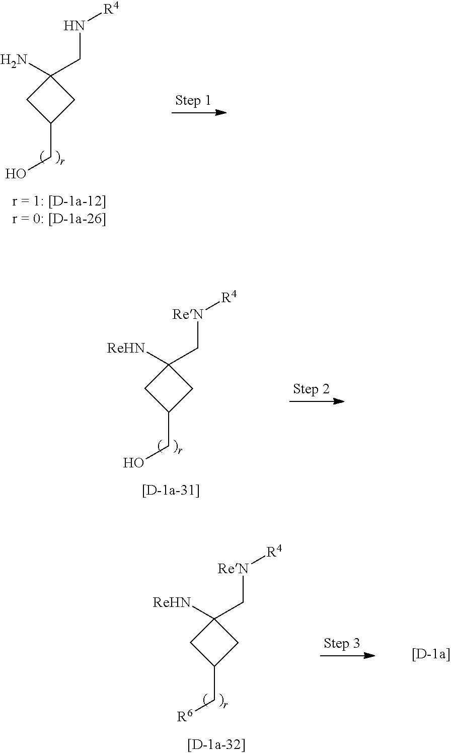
OCC1CC(N)(CN[R4])C1.OCC1CC([ReHN])(C[ReN][R4])C1.[R6]CC1CC([ReHN])(C[ReN][R4])C1
